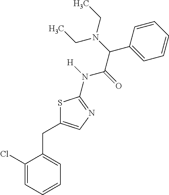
C1(Cl)=CC=CC=C1CC1=CN=C(N(C(C(C2=CC=CC=C2)N(CC)CC)=O)[H])S1
